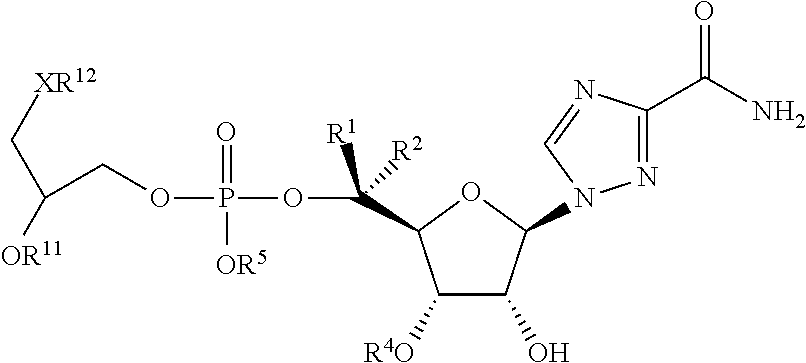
N1=C(C(N)=O)N=CN1C1C(O)C([R4O])C(C(OP([OR5])(=O)OCC([OR11])C[XR12])([R1])[R2])O1
